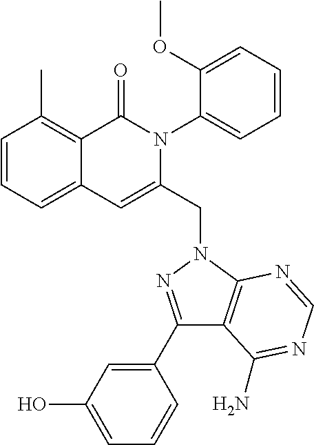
C1=CC=C2C(=C1C)C(=O)N(C1=CC=CC=C1OC)C(CN1C3=C(C(C4=CC(O)=CC=C4)=N1)C(N)=NC=N3)=C2
